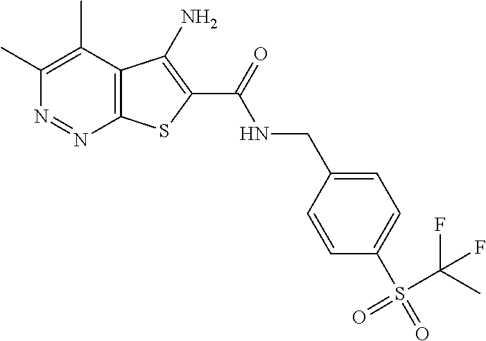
C1(C)=C(C)C2=C(N=N1)SC(C(=O)NCC1=CC=C(S(C(F)(C)F)(=O)=O)C=C1)=C2N
